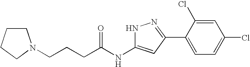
C(NC1=CC(C2=CC=C(Cl)C=C2Cl)=NN1)(=O)CCCN1CCCC1
